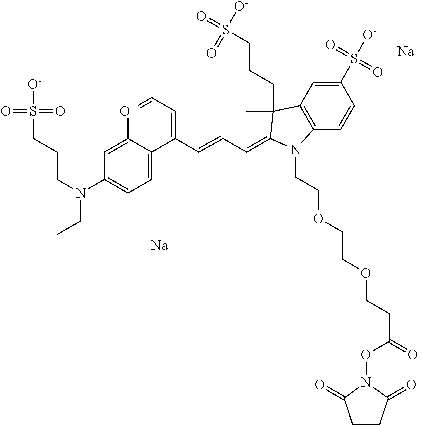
[Na].[Na].C12=CC(N(CCCS(=O)(=O)[O-])CC)=CC=C1C(C=CC=C1C(C)(CCCS(=O)([O-])=O)C3=C(C=CC(S([O-])(=O)=O)=C3)N1CCOCCOCCC(=O)ON1C(=O)CCC1=O)=CC=[O+]2
